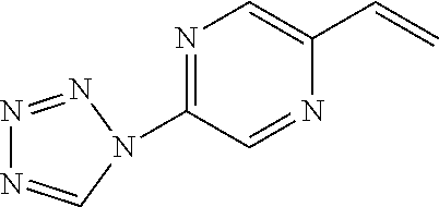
N1=NN(C2=NC=C(C=C)N=C2)C=N1
